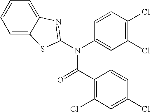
C1=C2C(=CC=C1)N=C(N(C1=CC(Cl)=C(Cl)C=C1)C(C1=C(Cl)C=C(Cl)C=C1)=O)S2
